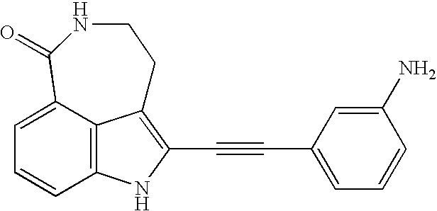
C12=C3C(=CC=C1)C(=O)NCCC3=C(C#CC1=CC=CC(N)=C1)N2
